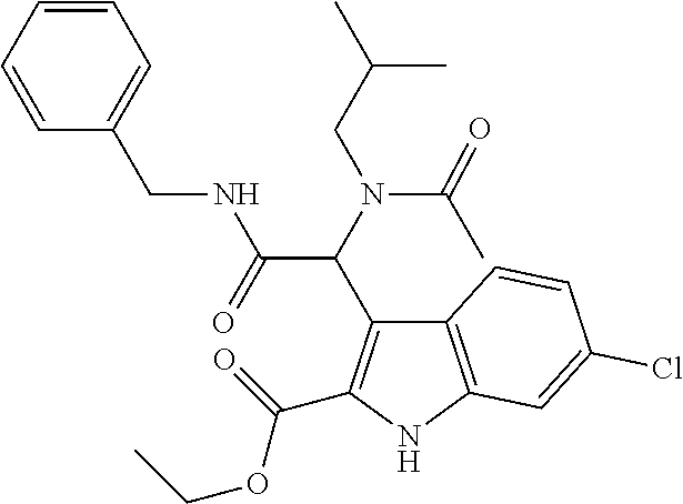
C(N(CC(C)C)C(=O)C)(C(NCC1=CC=CC=C1)=O)C1=C(C(OCC)=O)NC2=C1C=CC(Cl)=C2
